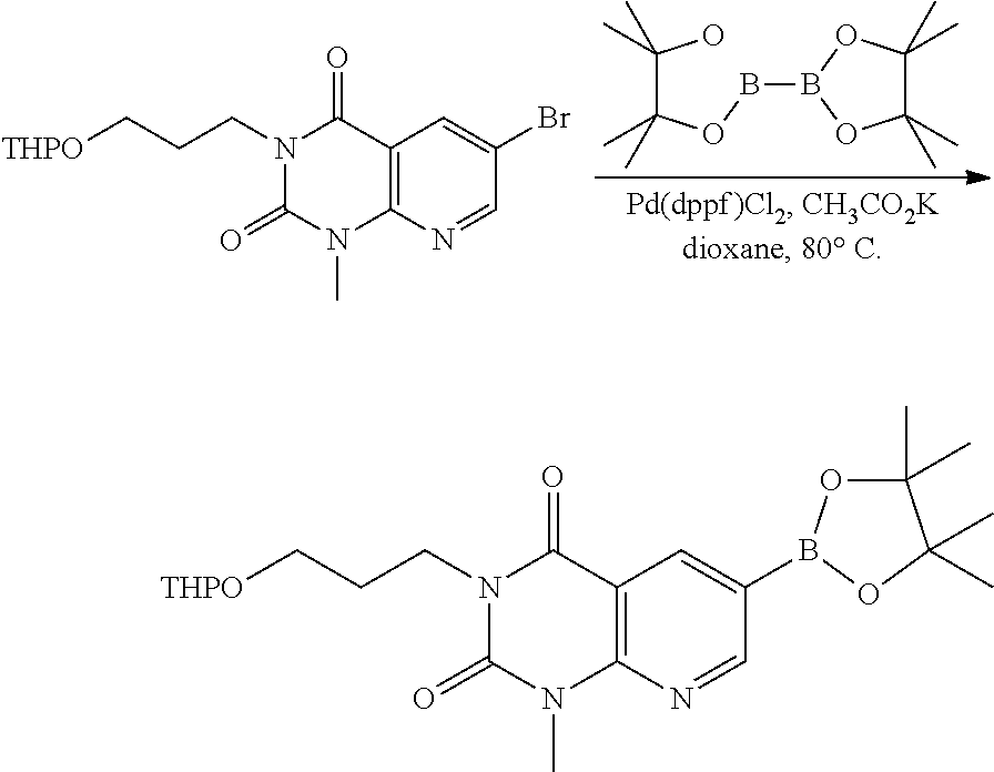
C12=C(N=CC(Br)=C1)N(C)C(=O)N(CCC[THPO])C2=O.B(B1OC(C)(C)C(C)(C)O1)OC(C(O)(C)C)(C)C.C12=C(N=CC(B3OC(C)(C)C(C)(C)O3)=C1)N(C)C(=O)N(CCC[THPO])C2=O
